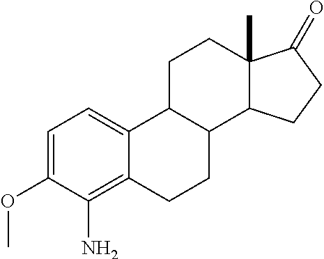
C1=C(OC)C(N)=C2C(=C1)C1C(CC2)C2C(C)(CC1)C(=O)CC2
